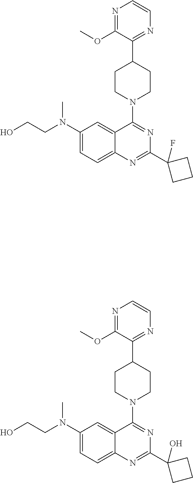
C1(N(CCO)C)=CC=C2C(=C1)C(N1CCC(C3=NC=CN=C3OC)CC1)=NC(C1(F)CCC1)=N2.C1(N(CCO)C)=CC=C2C(=C1)C(N1CCC(C3=NC=CN=C3OC)CC1)=NC(C1(O)CCC1)=N2
